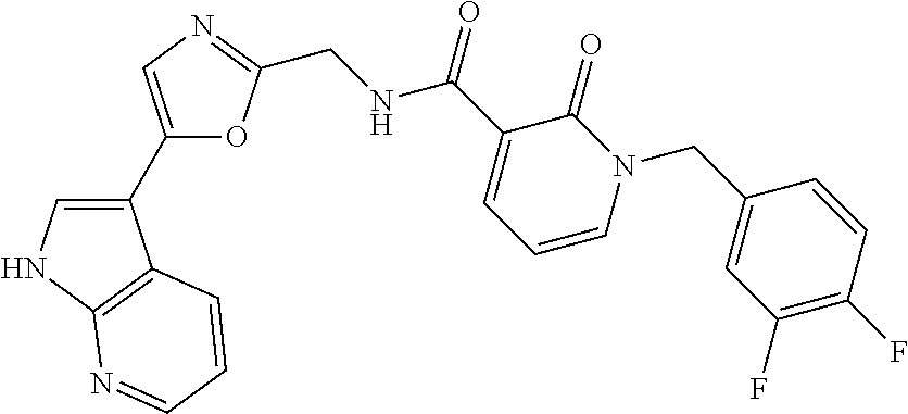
C1(C2=CN=C(CNC(C3=CC=CN(CC4=CC(F)=C(F)C=C4)C3=O)=O)O2)=CNC2=C1C=CC=N2
